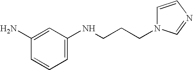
C1(N)=CC(NCCCN2C=CN=C2)=CC=C1
